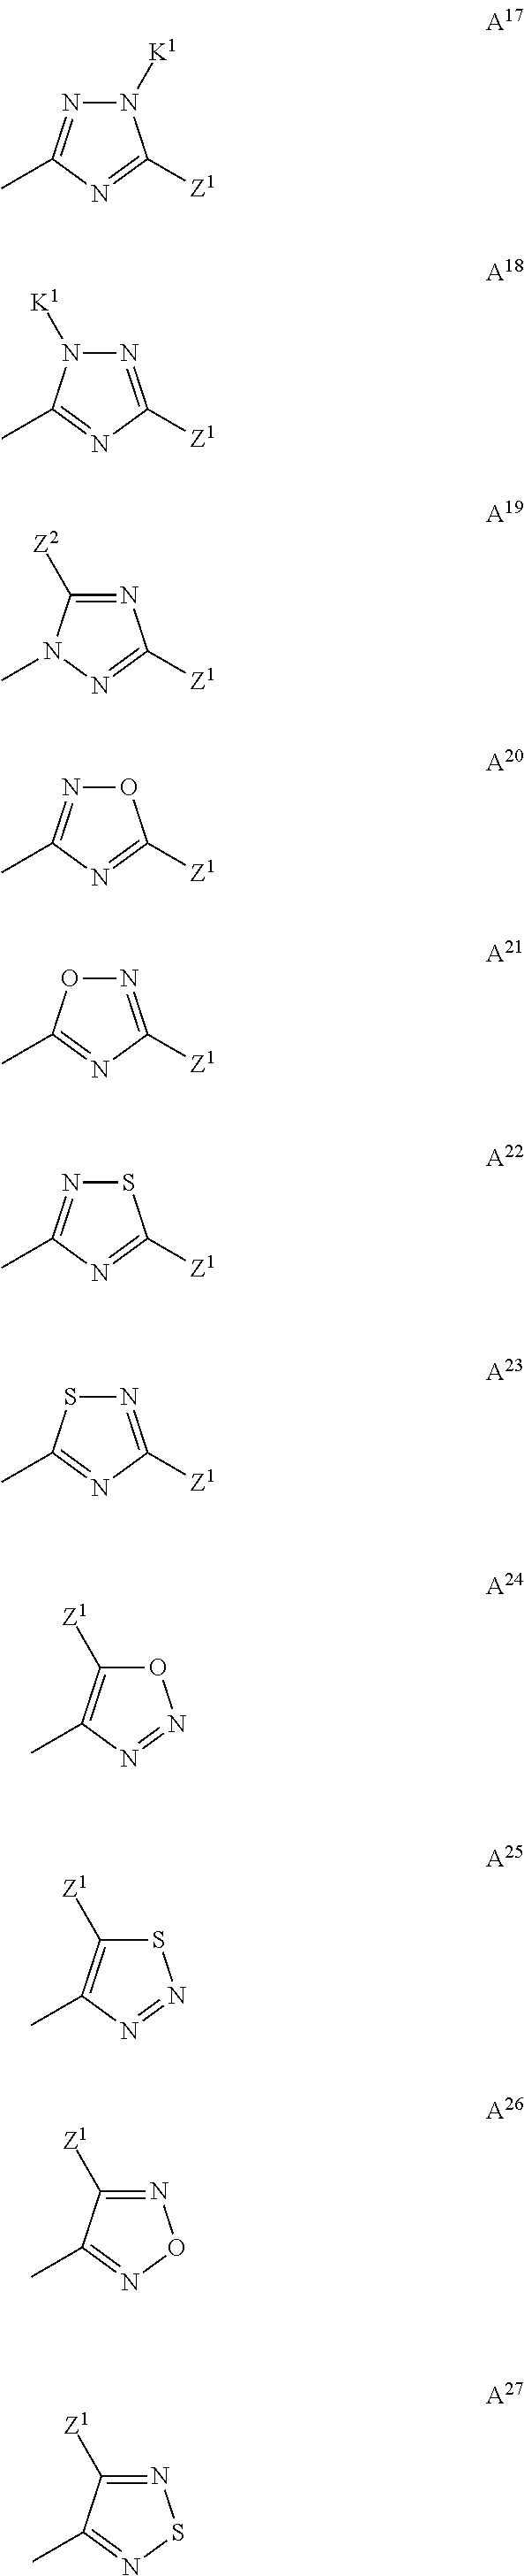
N1([K1])N=C(C)N=C1[Z1].N1=C([Z1])N=C(C)N1[K1].N1=C([Z2])N(C)N=C1[Z1].O1N=C(C)N=C1[Z1].N1=C([Z1])N=C(C)O1.S1N=C(C)N=C1[Z1].N1=C([Z1])N=C(C)S1.O1C([Z1])=C(C)N=N1.S1C([Z1])=C(C)N=N1.N1=C([Z1])C(C)=NO1.N1=C([Z1])C(C)=NS1
